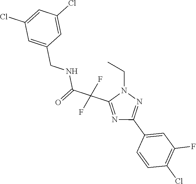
C1(C2=CC(F)=C(Cl)C=C2)=NN(CC)C(C(F)(C(NCC2=CC(Cl)=CC(Cl)=C2)=O)F)=N1
